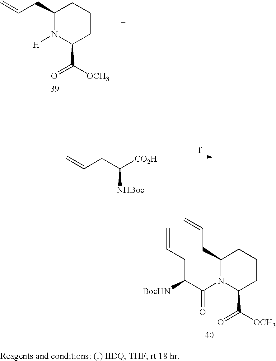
C=CCC([CO2H])[NHBoc].C=CCC(C(N1C(CC=C)CCCC1C([OCH3])=O)=O)[BocHN].C=CCC1N([H])C(C([OCH3])=O)CCC1
